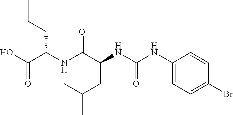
N(C(C(NC(NC1=CC=C(Br)C=C1)=O)CC(C)C)=O)C(C(O)=O)CCC
